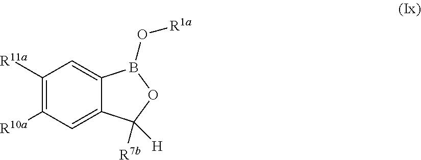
C1([R11a])=C([R10a])C=C2C(=C1)B(O[R1a])OC2([R7b])[H]
